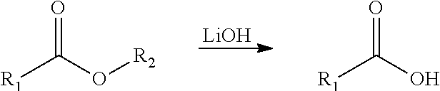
[LiOH].[R1]C(O[R2])=O.[R1]C(O)=O
